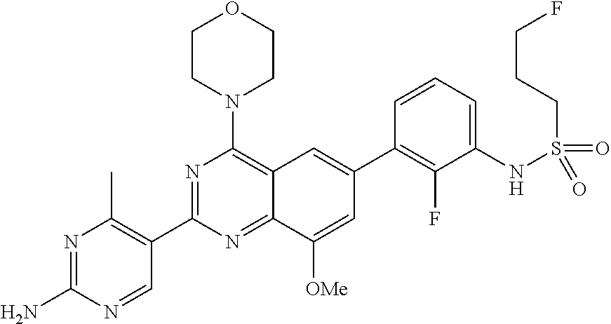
C12=NC(C3=C(C)N=C(N)N=C3)=NC(N3CCOCC3)=C1C=C(C1=C(F)C(NS(CCCF)(=O)=O)=CC=C1)C=C2[OMe]
